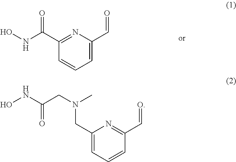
C1=C(CN(C)CC(NO)=O)N=C(C=O)C=C1.C1=CC=C(C=O)N=C1C(NO)=O
